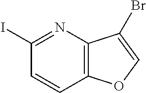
C1(I)=NC2=C(C=C1)OC=C2Br
